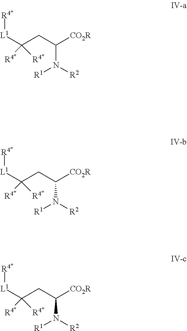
[L1](C(CC([CO2R])N([R2])[R1])([R4])[R4])[R4].[L1](C(CC([CO2R])N([R2])[R1])([R4])[R4])[R4].[L1](C(CC([CO2R])N([R2])[R1])([R4])[R4])[R4]
